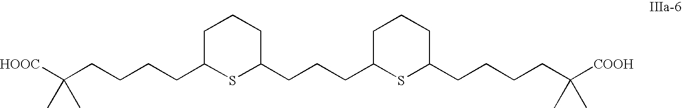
C(CCCCC1SC(CCCC2SC(CCCCC([COOH])(C)C)CCC2)CCC1)([HOOC])(C)C
